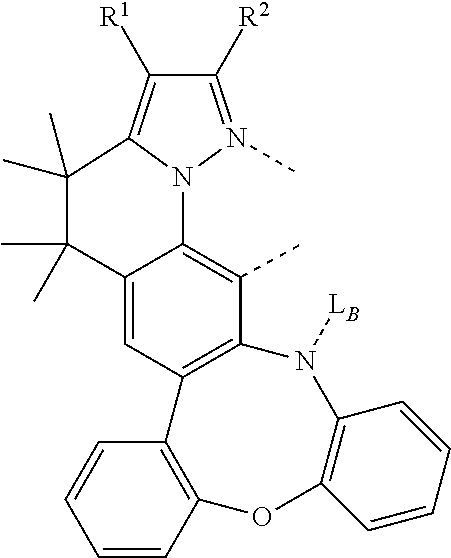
CC1=C2C(=CC3=C1N([LB])C1=C(OC4=C3C=CC=C4)C=CC=C1)C(C)(C)C(C)(C)C1=C([R1])C([R2])=N(C)N21
